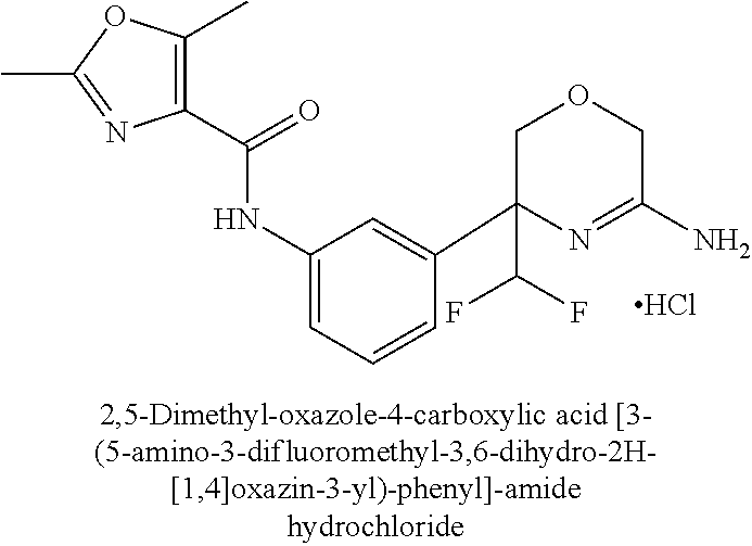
Cl.N(C1=CC=CC(C2(C(F)F)N=C(N)COC2)=C1)C(C1=C(C)OC(C)=N1)=O
